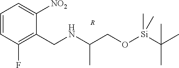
C1=CC(F)=C(CNC(CO[Si](C(C)(C)C)(C)C)C)C([NO2])=C1.[R]
